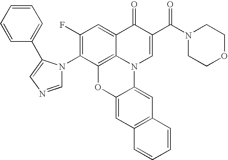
C12=C3C(=CC(F)=C1N1C=NC=C1C1=CC=CC=C1)C(=O)C(C(N1CCOCC1)=O)=CN3C1=CC3=C(C=C1O2)C=CC=C3
